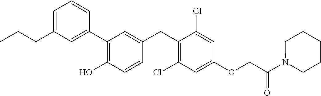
C1(C2=C(O)C=CC(CC3=C(Cl)C=C(OCC(=O)N4CCCCC4)C=C3Cl)=C2)=CC(CCC)=CC=C1
